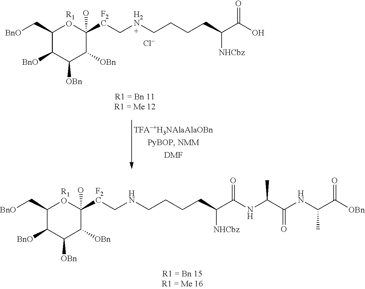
C1(C[BnO])C([BnO])C([OBn])C([OBn])C(O)([F2C]CNCCCCC(C(NC(C(NC(C([OBn])=O)C)=O)C)=O)[NHCbz])[R1O]1.C1(C[BnO])C([BnO])C([OBn])C([OBn])C(O)([F2C]C[H2N]CCCCC(C(O)=O)[NHCbz])[R1O]1.[Cl-]
